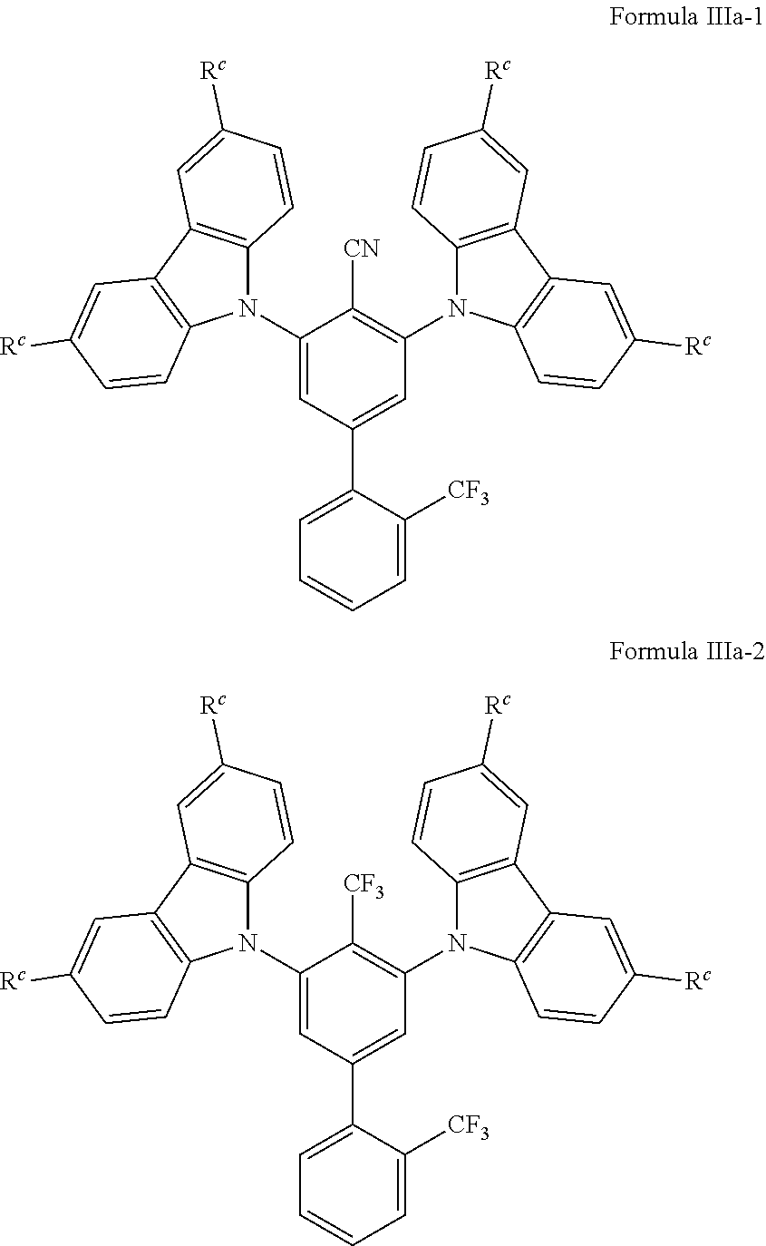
C1(N2C3=C(C4=C2C=CC([Rc])=C4)C=C([Rc])C=C3)=CC(C2=CC=CC=C2[CF3])=CC(N2C3=C(C4=C2C=CC([Rc])=C4)C=C([Rc])C=C3)=C1[CN].C1(N2C3=C(C4=C2C=CC([Rc])=C4)C=C([Rc])C=C3)=CC(C2=CC=CC=C2[CF3])=CC(N2C3=C(C4=C2C=CC([Rc])=C4)C=C([Rc])C=C3)=C1[CF3]
